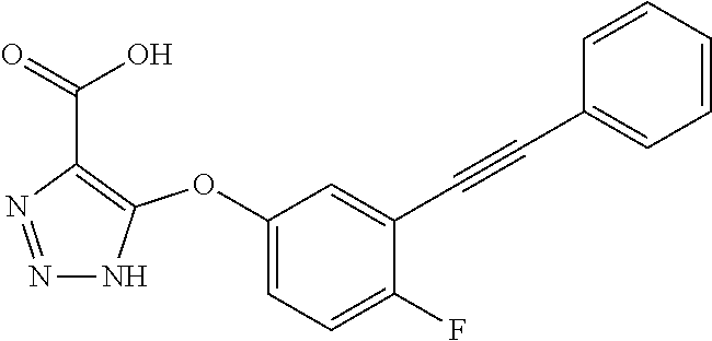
C1(OC2=C(C(=O)O)N=NN2)=CC=C(F)C(C#CC2=CC=CC=C2)=C1
